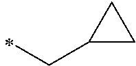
C(C)C1CC1
